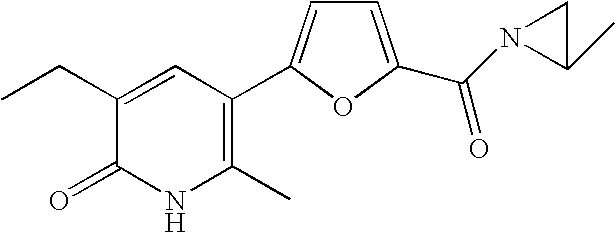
C1(CC)=CC(C2=CC=C(C(N3C(C)C3)=O)O2)=C(C)NC1=O
